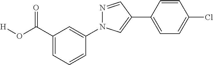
C1=CC(C2=CN(C3=CC(C(O[H])=O)=CC=C3)N=C2)=CC=C1Cl
